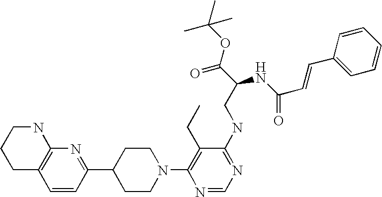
C1=CC(C2CCN(C3=C(CC)C(NCC(C(OC(C)(C)C)=O)NC(=O)C=CC4=CC=CC=C4)=NC=N3)CC2)=NC2=C1CCCN2
